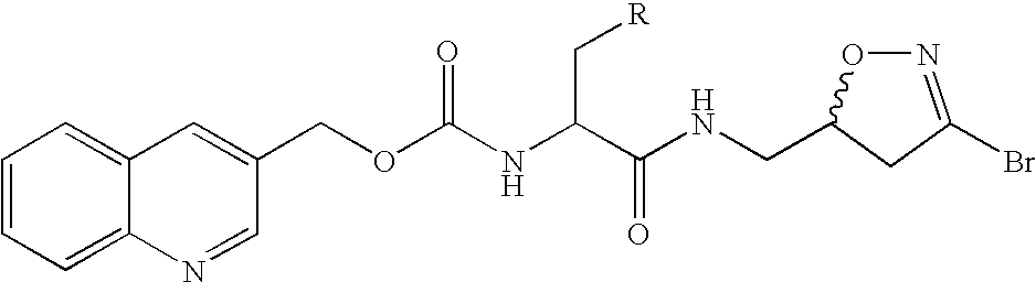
C12=CC=CC=C1C=C(COC(NC(C(NCC1ON=C(Br)C1)=O)C[R])=O)C=N2
